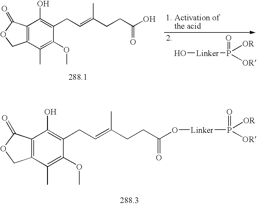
C12=C(C(C)=C(OC)C(CC=C(CCC(O)=O)C)=C1O)COC2=O.O[Linker]P([OR])([OR])=O.C12=C(C(C)=C(OC)C(CC=C(CCC(O[Linker]P([OR])([OR])=O)=O)C)=C1O)COC2=O
